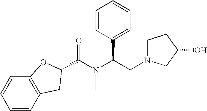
C(N(C(CN1CCC(O)C1)C1=CC=CC=C1)C)(=O)C1CC2=C(C=CC=C2)O1
